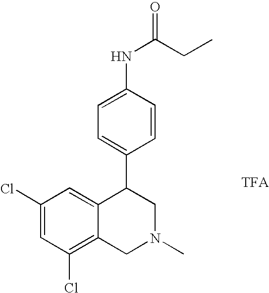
C1(Cl)=C2C(=CC(Cl)=C1)C(C1=CC=C(NC(CC)=O)C=C1)CN(C)C2
